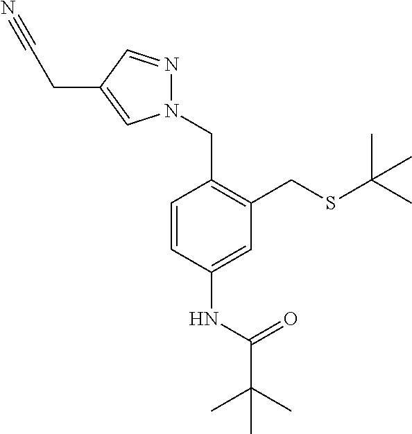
C1=CC(NC(C(C)(C)C)=O)=CC(CSC(C)(C)C)=C1CN1N=CC(CC#N)=C1
